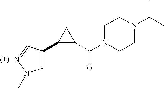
C1C(C(=O)N2CCN(C(C)C)CC2)C1C1=CN(C)N=C1
